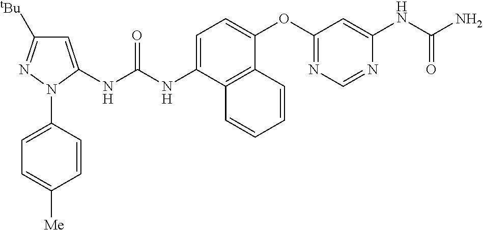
C1=C(NC(NC2=CC([tBu])=NN2C2=CC=C([Me])C=C2)=O)C2=C(C(OC3=NC=NC(NC(=O)N)=C3)=C1)C=CC=C2
